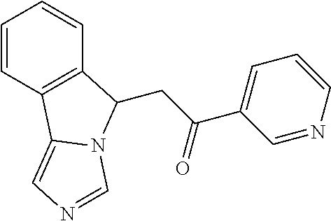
C1=CC2=C(C=C1)C(CC(C1=CC=CN=C1)=O)N1C2=CN=C1
